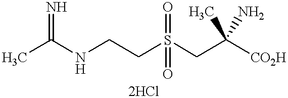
CC(NCCS(CC([CO2H])(C)N)(=O)=O)=N
